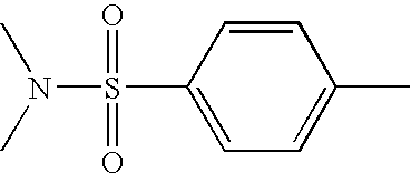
C1=CC(S(=O)(=O)N(C)C)=CC=C1C
